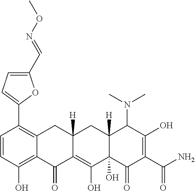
C1=CC(O)=C2C(=C1C1=CC=C(C=NOC)O1)CC1([H])C(=C(O)C3(O)C([H])(C1)C(N(C)C)C(O)=C(C(N)=O)C3=O)C2=O
